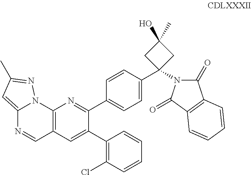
C12=CC(C)=NN1C1=C(C=N2)C=C(C2=C(Cl)C=CC=C2)C(C2=CC=C(C3(N4C(=O)C5=C(C4=O)C=CC=C5)CC(C)(O)C3)C=C2)=N1
